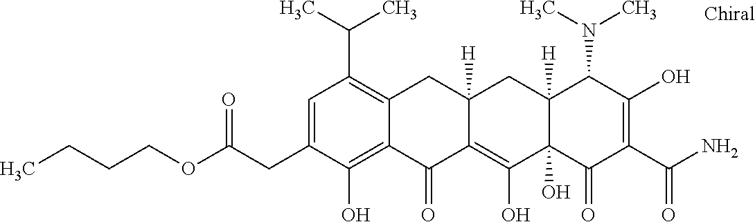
C1=C(CC(OCCCC)=O)C(O)=C2C(=C1C(C)C)CC1([H])C(=C(O)C3(O)C([H])(C1)C(N(C)C)C(O)=C(C(N)=O)C3=O)C2=O
